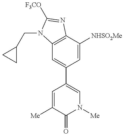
C12=C(C([NHSO2Me])=CC(C3=CN([Me])C(=O)C([Me])=C3)=C1)N=C([F3CO])N2CC1CC1
